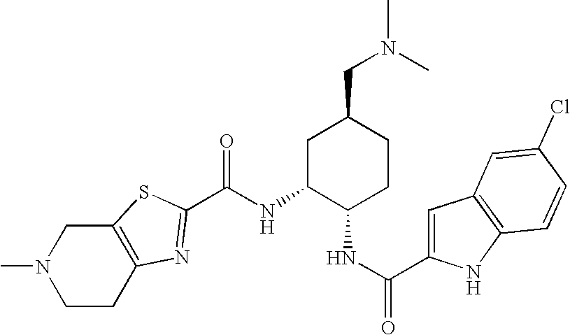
C12=C(SC(C(NC3C(NC(=O)C4=CC5=C(N4)C=CC(Cl)=C5)CCC(CN(C)C)C3)=O)=N1)CN(C)CC2
